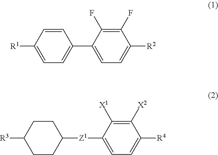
C1=CC([R1])=CC=C1C1=CC=C([R2])C(F)=C1F.[Z1](C1=CC=C([R4])C([X2])=C1[X1])C1CCC([R3])CC1
